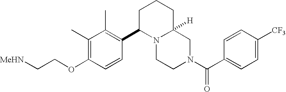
C(OC1=C(C)C(C)=C(C2N3CCN(C(C4=CC=C([CF3])C=C4)=O)CC3([H])CCC2)C=C1)C[MeHN]
